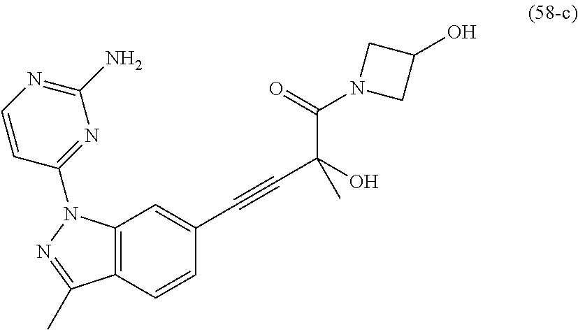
C12=C(C=CC(C#CC(O)(C(N3CC(O)C3)=O)C)=C1)C(C)=NN2C1=NC(N)=NC=C1
